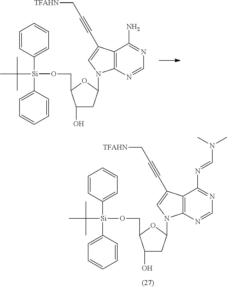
C12=C(N=CN=C1N)N(C1CC(O)C(CO[Si](C3=CC=CC=C3)(C3=CC=CC=C3)C(C)(C)C)O1)C=C2C#CC[TFAHN].C12=C(N=CN=C1N=CN(C)C)N(C1CC(O)C(CO[Si](C3=CC=CC=C3)(C3=CC=CC=C3)C(C)(C)C)O1)C=C2C#CC[TFAHN]
